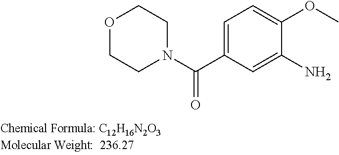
O1CCN(C(C2=CC=C(OC)C(N)=C2)=O)CC1
